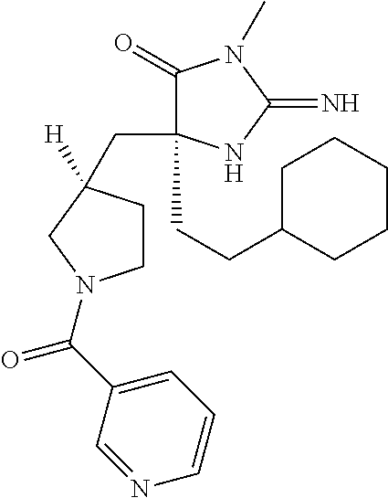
C1(CC2([H])CCN(C(C3=CC=CN=C3)=O)C2)(CCC2CCCCC2)C(=O)N(C)C(=N)N1
